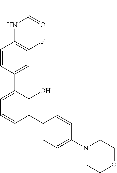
C1=CC(C2=CC=CC(C3=CC=C(N4CCOCC4)C=C3)=C2O)=CC(F)=C1NC(C)=O
